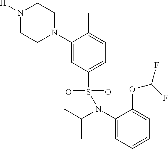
C1(N2CCN([H])CC2)=CC(S(=O)(=O)N(C(C)C)C2=CC=CC=C2OC(F)F)=CC=C1C
